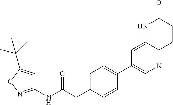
C1(NC(=O)CC2=CC=C(C3=CN=C4C(=C3)NC(=O)C=C4)C=C2)=NOC(C(C)(C)C)=C1
